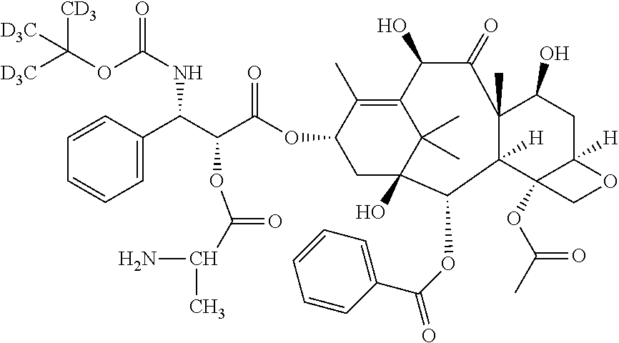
C1=C(C(C(C(OC2C(C)=C3C(C)(C)C(O)(C2)C(OC(C2=CC=CC=C2)=O)C2([H])C(C)(C(=O)C3O)C(O)CC3([H])C2(OC(C)=O)CO3)=O)OC(C(N)C)=O)NC(=O)OC([D3C])([CD3])[D3C])C=CC=C1
